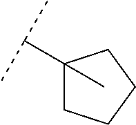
C(C1(C)CCCC1)(C)C
